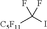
[C5F11]C(I)(F)F
